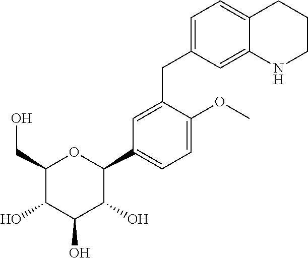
C1=C(CC2=CC=C3C(=C2)NCCC3)C(OC)=CC=C1C1C(O)C(O)C(O)C(CO)O1
